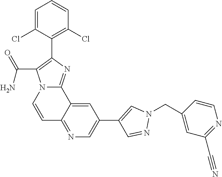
C1=CC2=NC=C(C3=CN(CC4=CC(C#N)=NC=C4)N=C3)C=C2C2=NC(C3=C(Cl)C=CC=C3Cl)=C(C(=O)N)N12
